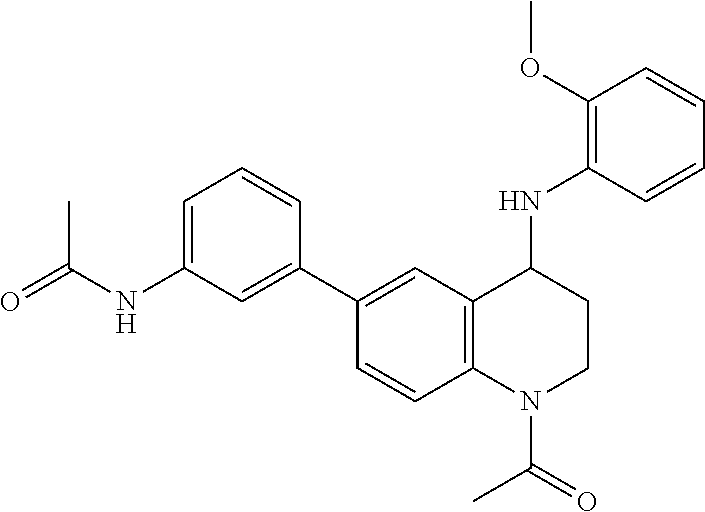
C1(NC2CCN(C(C)=O)C3=C2C=C(C2=CC(NC(=O)C)=CC=C2)C=C3)=C(OC)C=CC=C1
